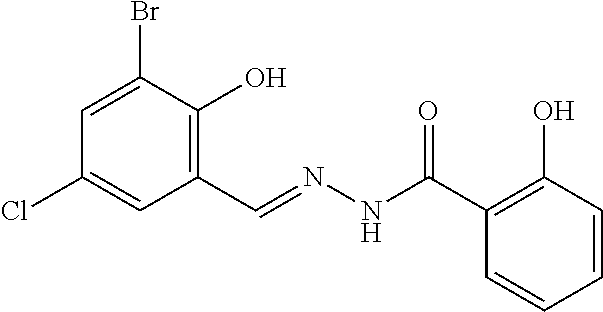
C1=C(Br)C(O)=C(C=NNC(C2=C(O)C=CC=C2)=O)C=C1Cl
